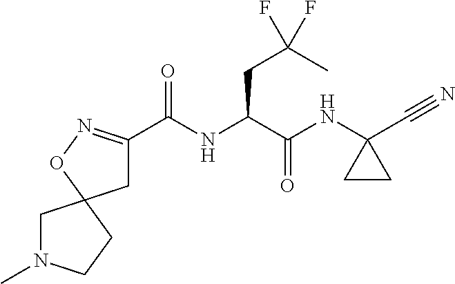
C1(C(NC(C(NC2(C#N)CC2)=O)CC(C)(F)F)=O)=NOC2(C1)CN(C)CC2
